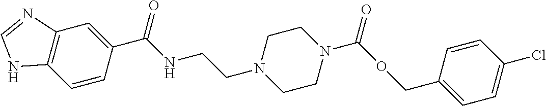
C12=C(C=CC(C(NCCN3CCN(C(OCC4=CC=C(Cl)C=C4)=O)CC3)=O)=C1)NC=N2
